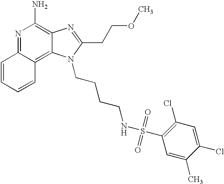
N1=C2C(=C3C(=C1N)N=C(CCOC)N3CCCCNS(=O)(=O)C1=C(Cl)C=C(Cl)C(C)=C1)C=CC=C2
